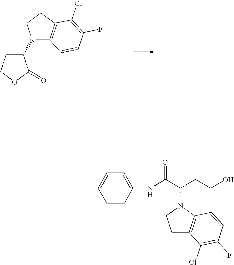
C1COC(=O)C1N1C2=C(CC1)C(Cl)=C(F)C=C2.C1=CC(NC(C(CCO)N2CCC3=C2C=CC(F)=C3Cl)=O)=CC=C1
